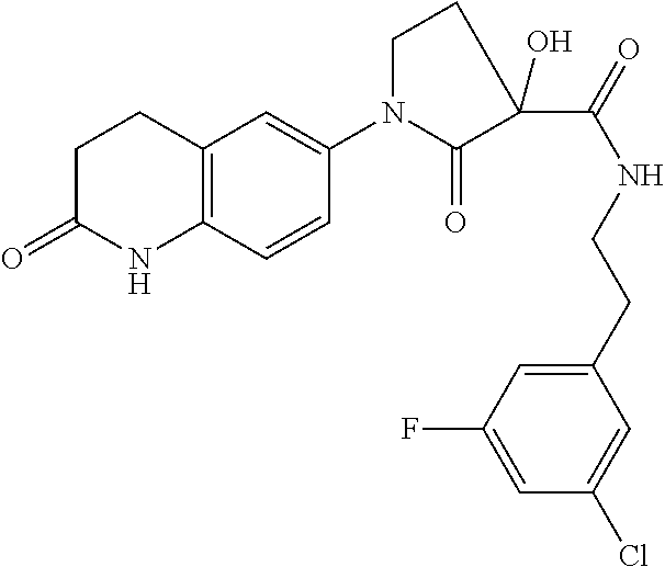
C1C(=O)NC2=C(C1)C=C(N1CCC(C(NCCC3=CC(F)=CC(Cl)=C3)=O)(O)C1=O)C=C2
